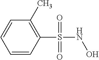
C1(S(NO)(=O)=O)=C(C)C=CC=C1
